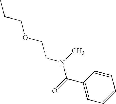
CCCOCCN(C)C(C1=CC=CC=C1)=O
